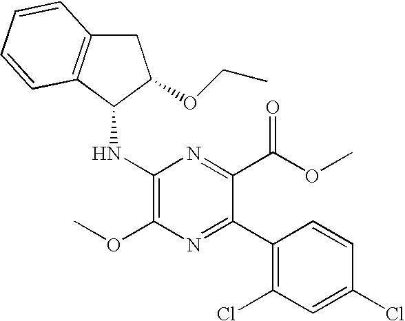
C1(NC2C3=C(CC2OCC)C=CC=C3)=C(OC)N=C(C2=C(Cl)C=C(Cl)C=C2)C(C(OC)=O)=N1
